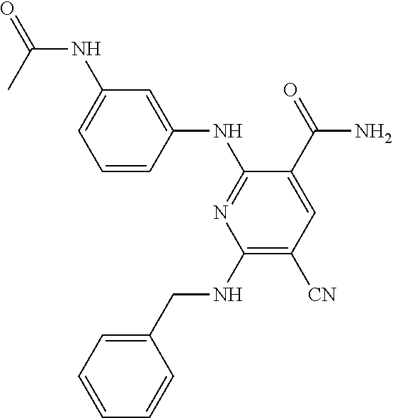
C1=CC(NC2=NC(NCC3=CC=CC=C3)=C([CN])C=C2C(=O)N)=CC(NC(=O)C)=C1
